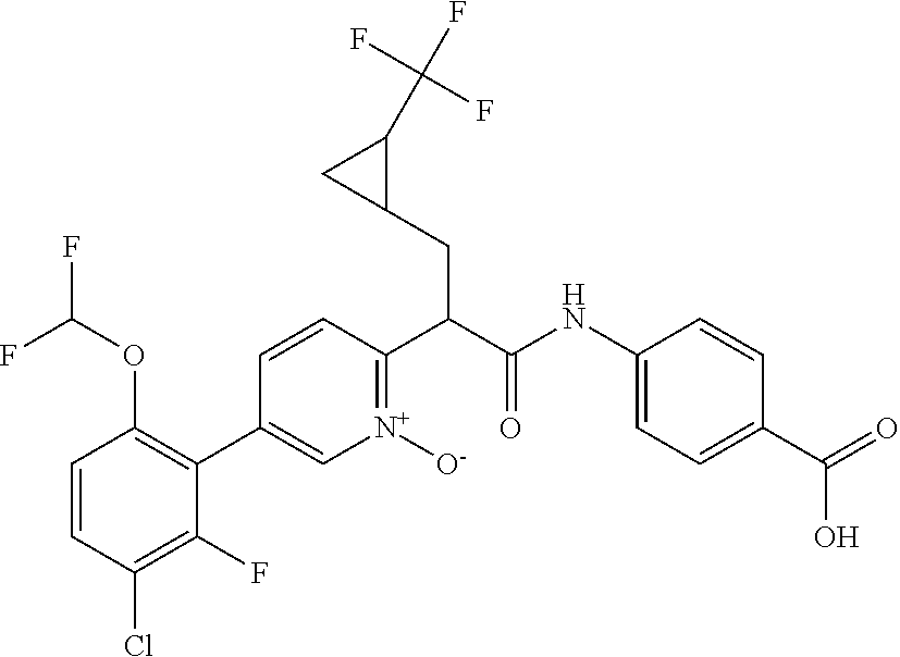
C1=CC(Cl)=C(F)C(C2=C[N+]([O-])=C(C(CC3C(C(F)(F)F)C3)C(=O)NC3=CC=C(C(=O)O)C=C3)C=C2)=C1OC(F)F
